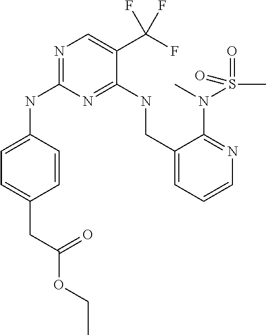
C1=CC(NC2=NC=C(C(F)(F)F)C(NCC3=CC=CN=C3N(S(C)(=O)=O)C)=N2)=CC=C1CC(OCC)=O
